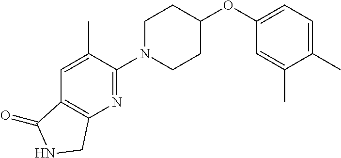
C1(N2CCC(OC3=CC=C(C)C(C)=C3)CC2)=NC2=C(C=C1C)C(=O)NC2
